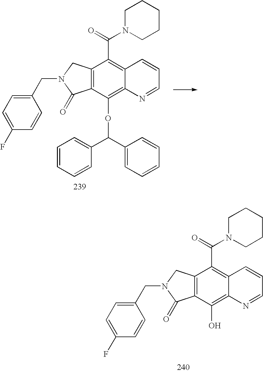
C12=C(C(OC(C3=CC=CC=C3)C3=CC=CC=C3)=C3C(=C1C(=O)N1CCCCC1)C=CC=N3)C(=O)N(CC1=CC=C(F)C=C1)C2.C12=C(C(O)=C3C(=C1C(=O)N1CCCCC1)C=CC=N3)C(=O)N(CC1=CC=C(F)C=C1)C2
